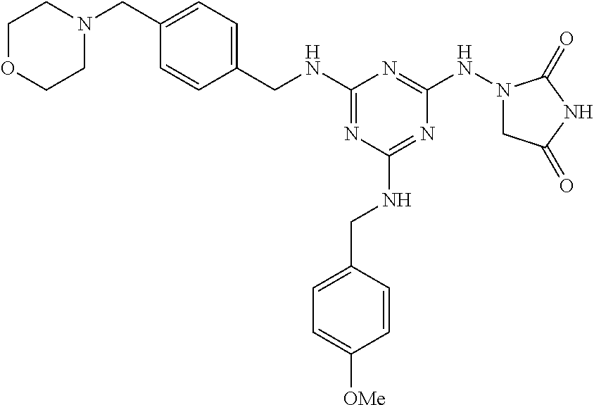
N(C1=NC(NCC2=CC=C([OMe])C=C2)=NC(NN2CC(=O)NC2=O)=N1)CC1=CC=C(CN2CCOCC2)C=C1
